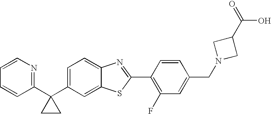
C1=CN=C(C2(C3=CC=C4C(=C3)SC(C3=C(F)C=C(CN5CC(C(=O)O)C5)C=C3)=N4)CC2)C=C1
